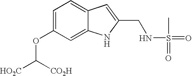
C1=C(OC([HO2C])[CO2H])C=C2C(=C1)C=C(CNS(=O)(=O)C)N2
